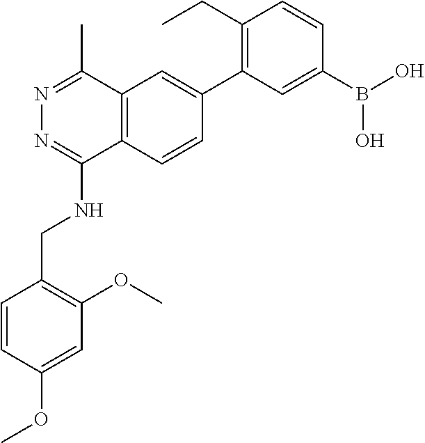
C12=C(C=CC(C3=C(CC)C=CC(B(O)O)=C3)=C1)C(NCC1=C(OC)C=C(OC)C=C1)=NN=C2C
